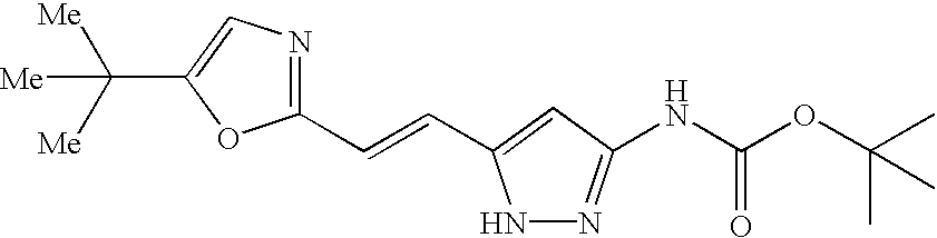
[Me]C([Me])([Me])C1=CN=C(C=CC2=CC(NC(OC(C)(C)C)=O)=NN2)O1
